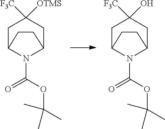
C1C2N(C(=O)OC(C)(C)C)C(CC1([F3C])[OTMS])CC2.C1C2N(C(=O)OC(C)(C)C)C(CC1([F3C])O)CC2
